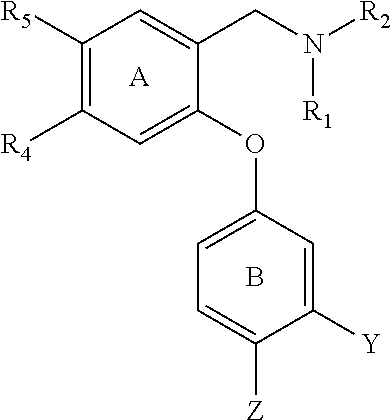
C1([R5])=C([R4])C=C(OC2=CC=C([Z])C([Y])=C2)C(CN([R2])[R1])=C1.[A].B
